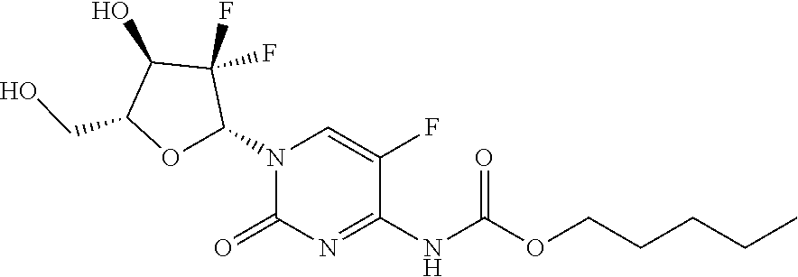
N1(C2OC(CO)C(O)C2(F)F)C(=O)N=C(NC(OCCCCC)=O)C(F)=C1
